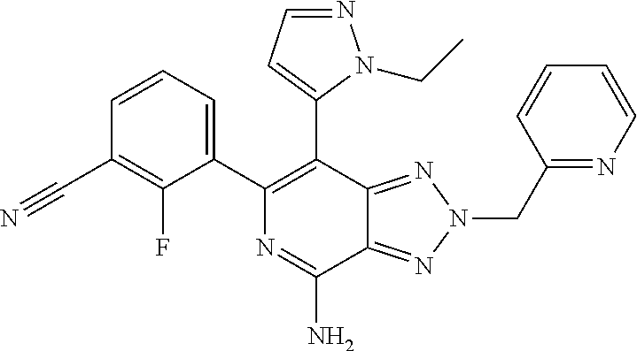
C1=CC=C(C2=C(C3=CC=NN3CC)C3=NN(CC4=NC=CC=C4)N=C3C(N)=N2)C(F)=C1C#N
